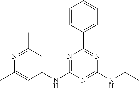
C1(NC2=CC(C)=NC(C)=C2)=NC(C2=CC=CC=C2)=NC(NC(C)C)=N1
